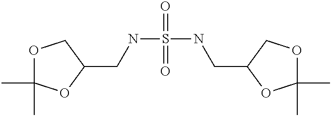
N(S(=O)(=O)NCC1OC(C)(C)OC1)CC1COC(C)(C)O1
